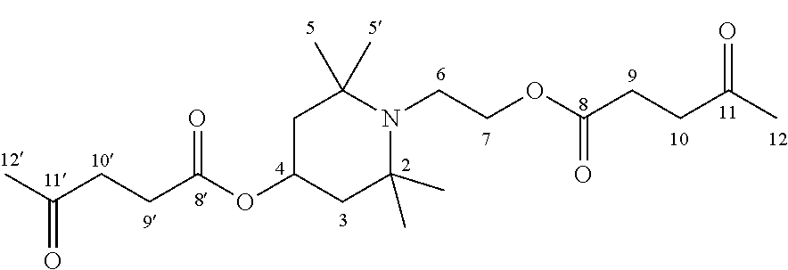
C1C(OC(CCC(C)=O)=O)CC(C)(C)N(CCOC(CCC(C)=O)=O)C1(C)C
